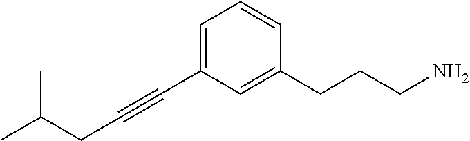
C1=C(C#CCC(C)C)C=C(CCCN)C=C1
